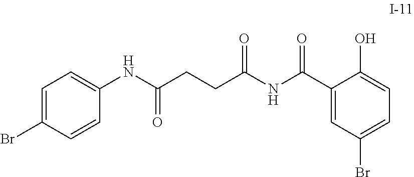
C1=C(Br)C=CC(NC(CCC(=O)NC(C2=CC(Br)=CC=C2O)=O)=O)=C1
